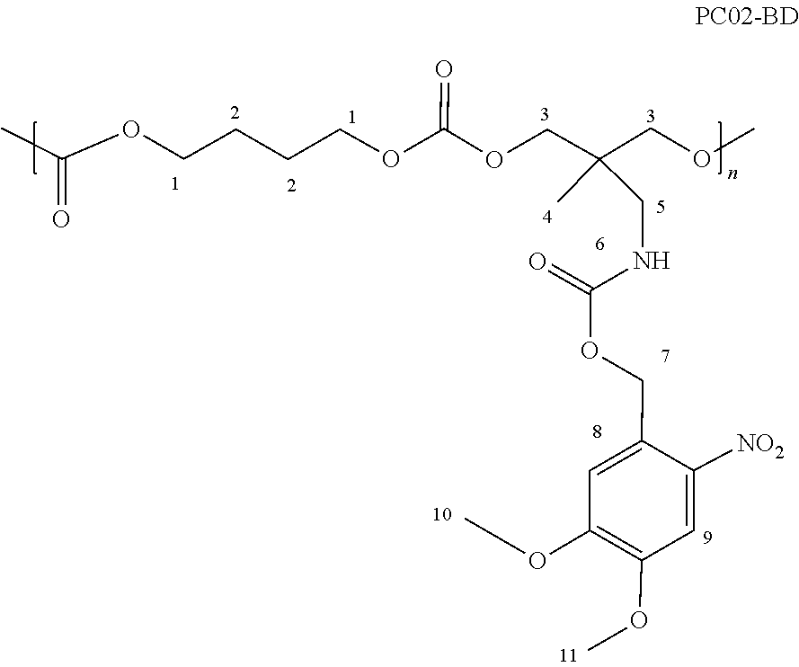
COC1=C(OC)C=C(COC(NCC(C)(COC(OCCCCOC(C)=O)=O)COC)=O)C([NO2])=C1
